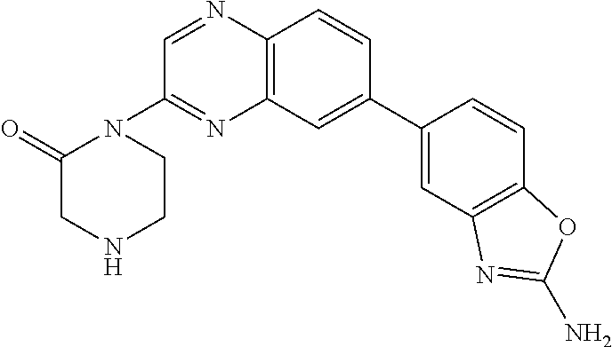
C1(C2=CC3=C(C=C2)N=CC(N2C(=O)CNCC2)=N3)=CC2=C(C=C1)OC(N)=N2
